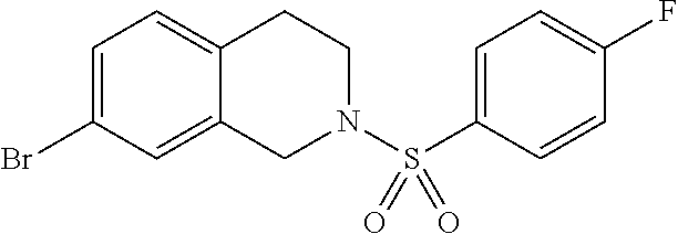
C1=C(Br)C=C2C(=C1)CCN(S(C1=CC=C(F)C=C1)(=O)=O)C2
